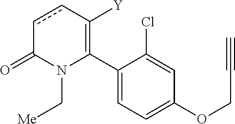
C1(C2=C([Y])ccC(=O)N2C[Me])=CC=C(OCC#C)C=C1Cl
